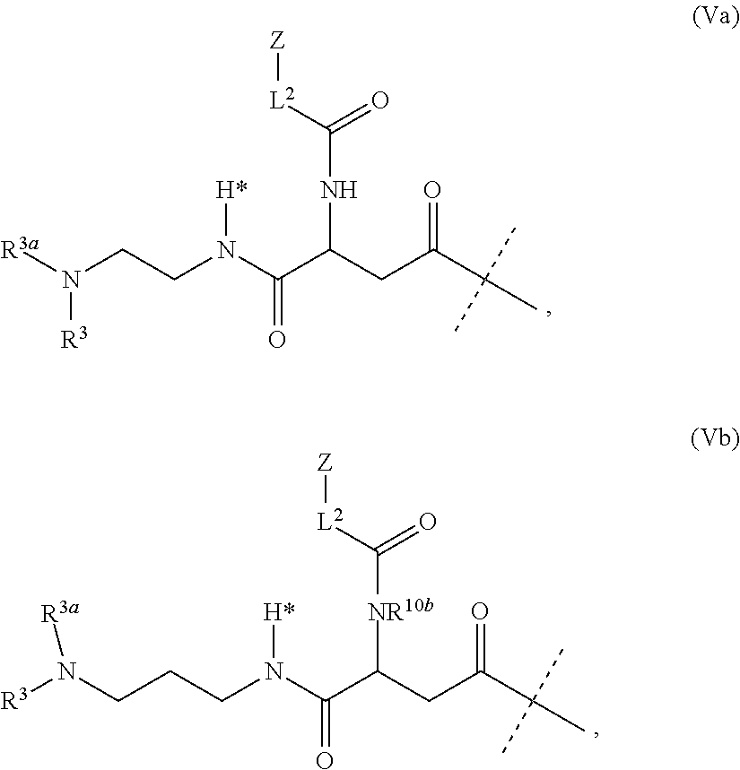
[Z][L2]C(NC(CC(C(C)(C)C)=O)C(=O)N([H*])CCN([R3])[R3a])=O.[Z][L2]C([NR10b]C(CC(C(C)(C)C)=O)C(=O)N([H*])CCCN([R3])[R3a])=O
